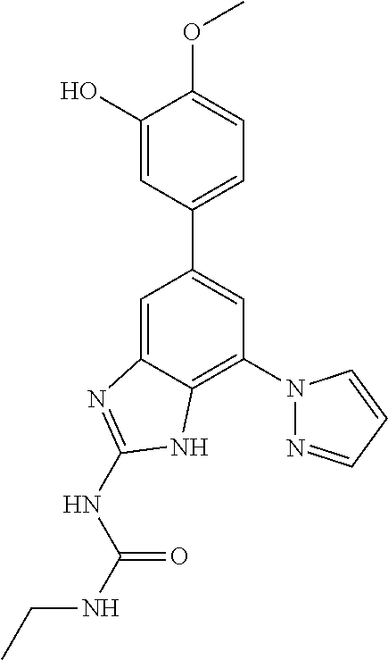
C1=C2C(=C(N3N=CC=C3)C=C1C1=CC=C(OC)C(O)=C1)NC(NC(NCC)=O)=N2
